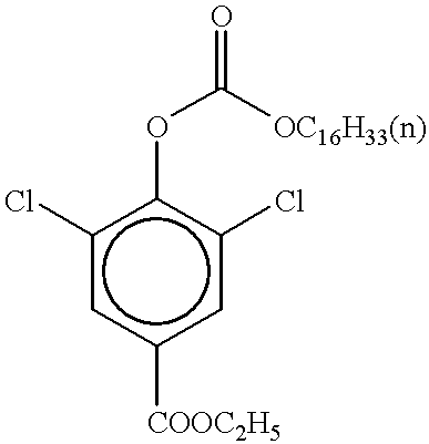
c1(Cl)cc([COOC2H5])cc(Cl)c1OC([OC16H33(n)])=O
